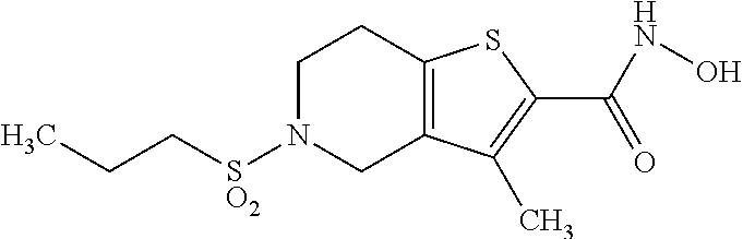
C1N([SO2]CCC)CC2=C(C1)SC(C(NO)=O)=C2C
